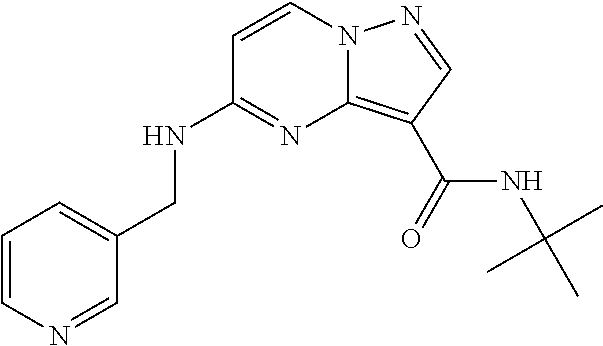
C1=CN=CC(CNC2=NC3=C(C(NC(C)(C)C)=O)C=NN3C=C2)=C1
